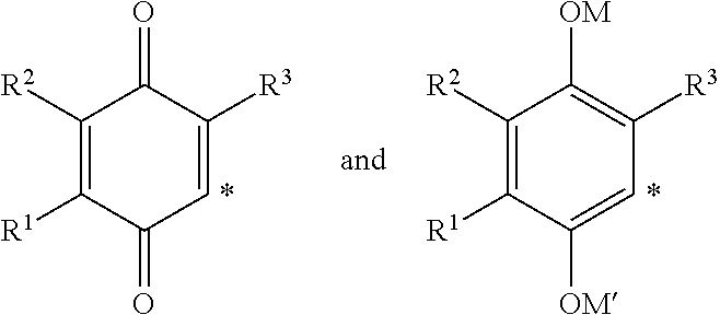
C1([R2])=C([R1])C(=O)C=C([R3])C1=O.C1([R2])=C([R1])C([OM])=CC([R3])=C1[OM]
